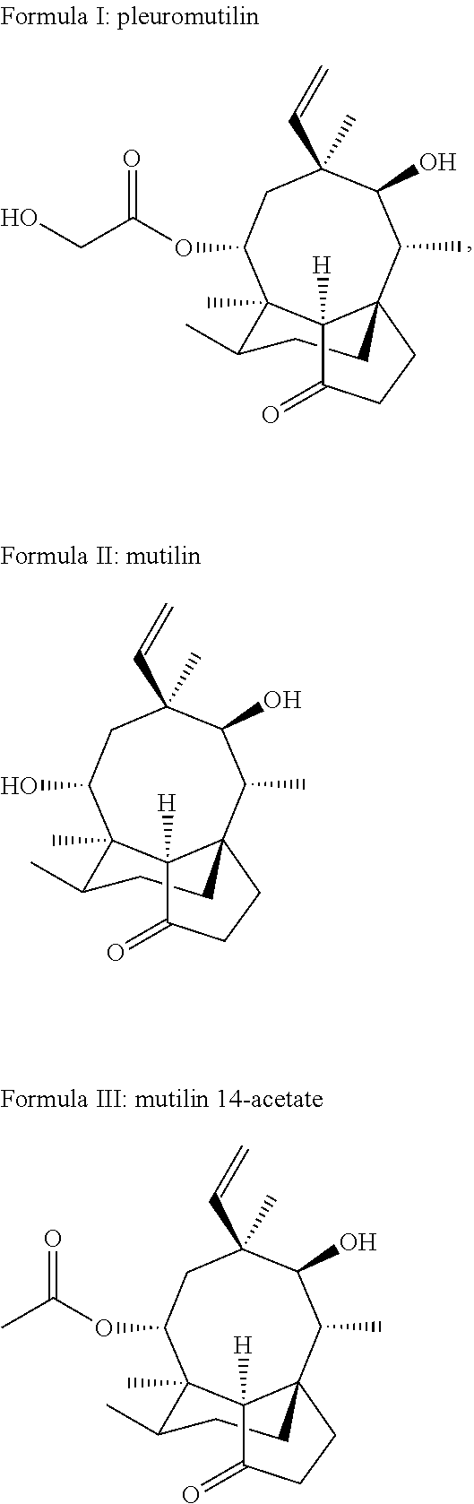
C1(C)(C=C)CC(OC(CO)=O)C2(C)C(C)CCC3(C(C)C1O)C2([H])C(=O)CC3.C1(C)(C=C)CC(O)C2(C)C(C)CCC3(C(C)C1O)C2([H])C(=O)CC3.C1(C)(C=C)CC(OC(C)=O)C2(C)C(C)CCC3(C(C)C1O)C2([H])C(=O)CC3
